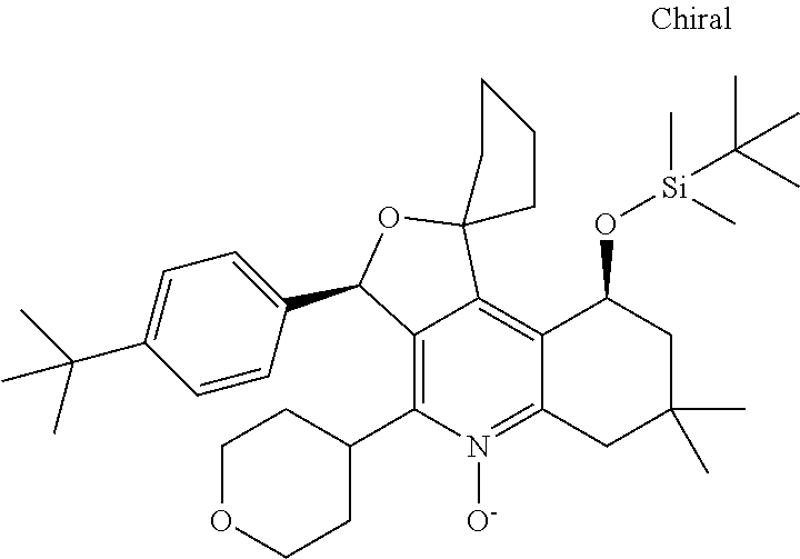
C12=C(C3CCOCC3)N([O-])=C3C(=C1C1(OC2C2=CC=C(C(C)(C)C)C=C2)CCCC1)C(O[Si](C(C)(C)C)(C)C)CC(C)(C)C3
